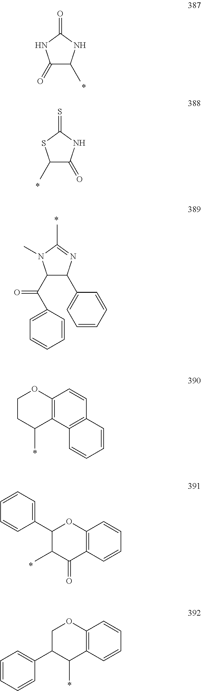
C1(=O)C(C)NC(=O)N1.C1(C)C(=O)NC(=S)S1.C1(C(C2=CC=CC=C2)=O)C(C2=CC=CC=C2)N=C(C)N1C.C1CC(C)C2=C(O1)C=CC1=C2C=CC=C1.C1(C2=CC=CC=C2)C(C)C(=O)C2=C(O1)C=CC=C2.C1C(C2=CC=CC=C2)C(C)C2=C(O1)C=CC=C2
